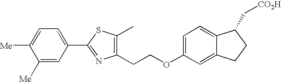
C1([Me])=CC=C(C2=NC(CCOC3=CC=C4C(=C3)CCC4C[CO2H])=C(C)S2)C=C1[Me]
